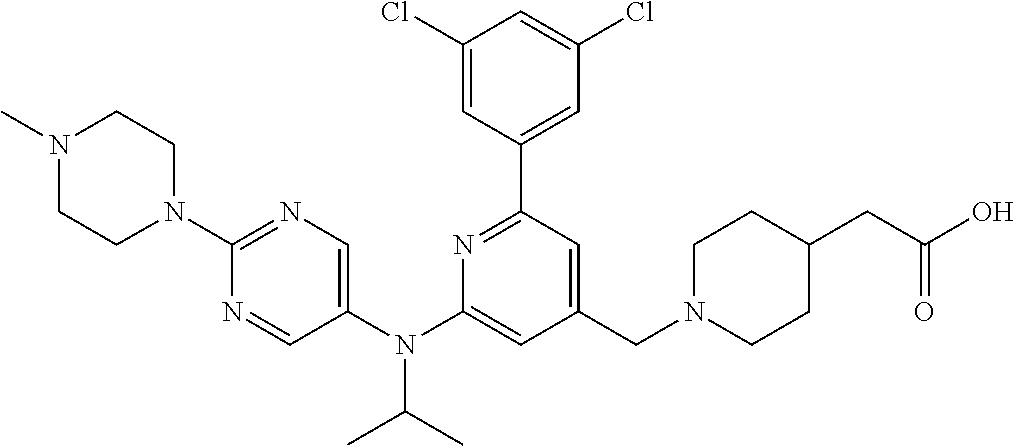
C1(Cl)=CC(C2=NC(N(C3=CN=C(N4CCN(C)CC4)N=C3)C(C)C)=CC(CN3CCC(CC(O)=O)CC3)=C2)=CC(Cl)=C1
